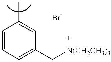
C1=CC=C(C[N(CH2CH3)3])C=C1C
